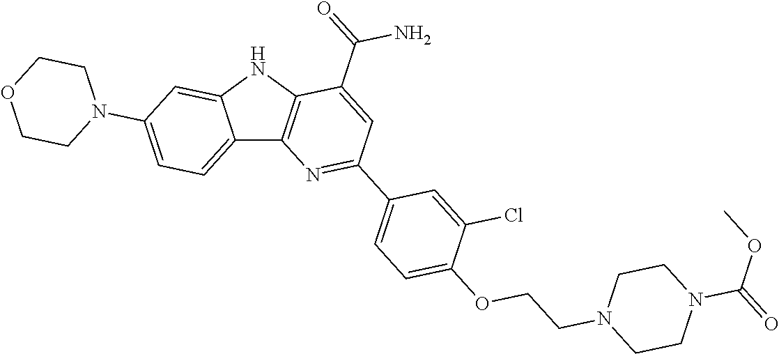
C12=CC=C(N3CCOCC3)C=C1NC1=C2N=C(C2=CC=C(OCCN3CCN(C(=O)OC)CC3)C(Cl)=C2)C=C1C(=O)N
